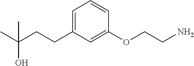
C1=C(CCC(O)(C)C)C=C(OCCN)C=C1
